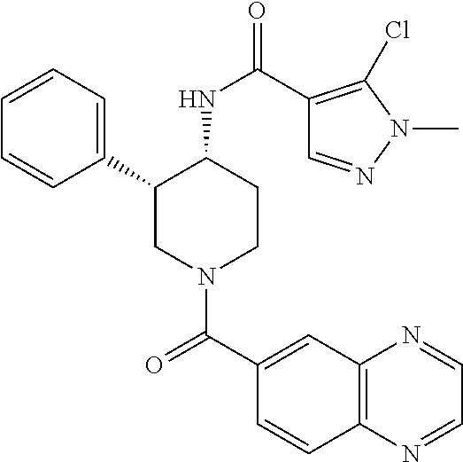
C1=CC=C(C2CN(C(C3=CC4=C(C=C3)N=CC=N4)=O)CCC2NC(=O)C2=C(Cl)N(C)N=C2)C=C1
